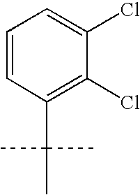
C1=CC(C(C)(C)C)=C(Cl)C(Cl)=C1
